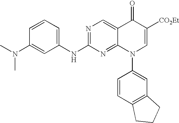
C1(N(C)C)=CC(NC2=NC=C3C(=N2)N(C2=CC4=C(C=C2)CCC4)C=C([CO2Et])C3=O)=CC=C1
